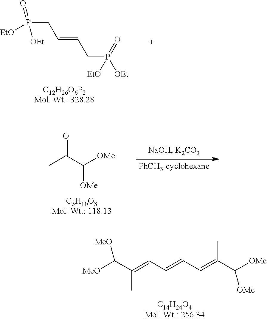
P(CC=CCP([EtO])([OEt])=O)([EtO])(=O)[OEt].CC(=O)C([OMe])[OMe].[MeO]C([MeO])C(C)=CC=CC=C(C([OMe])[OMe])C
